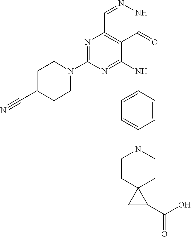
N1=C(N2CCC(C#N)CC2)N=C(NC2=CC=C(N3CCC4(CC3)CC4C(O)=O)C=C2)C2=C1C=NNC2=O
